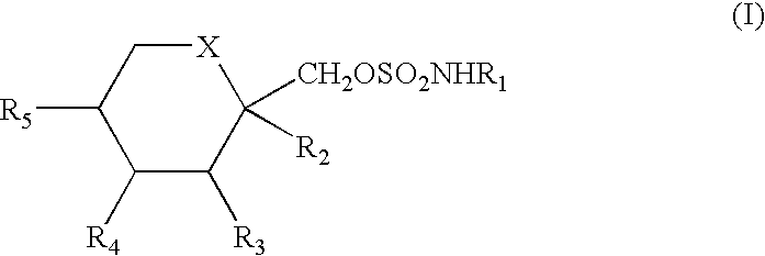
C1([R4])C([R3])C([CH2OSO2NHR1])([R2])[X]CC1[R5]
